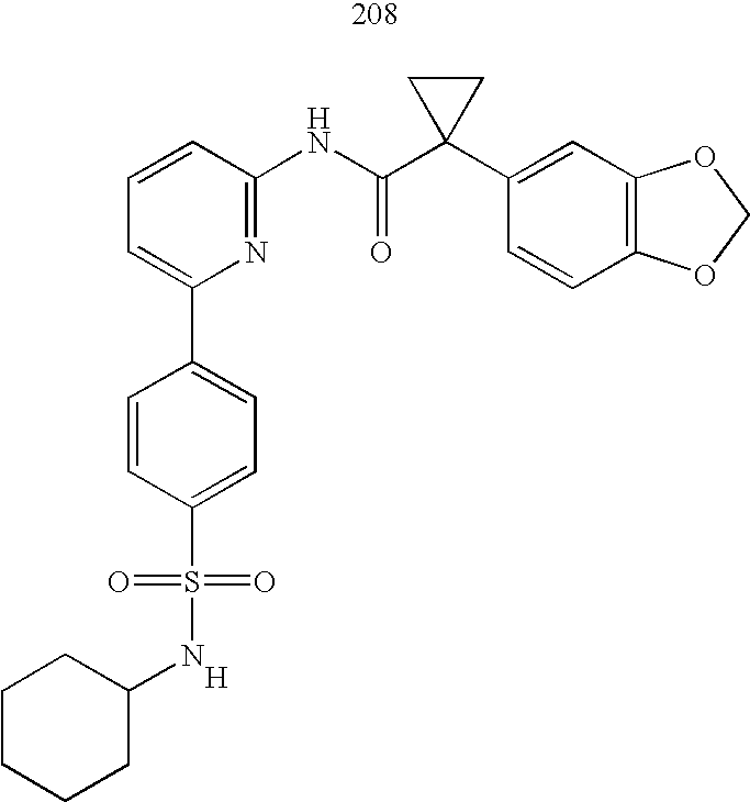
C1=C(C2=CC=C(S(=O)(=O)NC3CCCCC3)C=C2)N=C(NC(C2(C3=CC4=C(C=C3)OCO4)CC2)=O)C=C1.[H]
